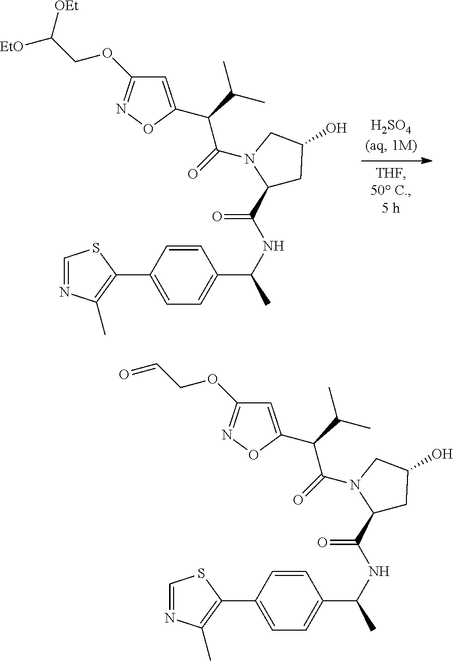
C1=C(C(NC(=O)C2CC(O)CN2C(=O)C(C(C)C)C2=CC(OCC([EtO])[OEt])=NO2)C)C=CC(C2=C(C)N=CS2)=C1.C1=C(C(NC(=O)C2CC(O)CN2C(=O)C(C(C)C)C2=CC(OCC=O)=NO2)C)C=CC(C2=C(C)N=CS2)=C1
